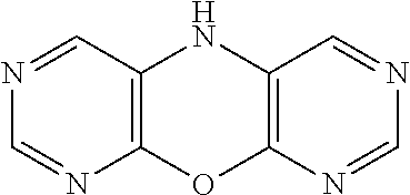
N1=CC2=C(N=C1)OC1=C(N2)C=NC=N1
